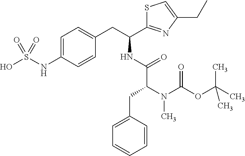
C1=C(NS(O)(=O)=O)C=CC(CC(NC(C(N(C(=O)OC(C)(C)C)C)CC2=CC=CC=C2)=O)C2=NC(CC)=CS2)=C1
